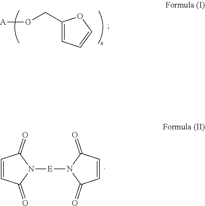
N1([E]N2C(=O)C=CC2=O)C(=O)C=CC1=O.[A][G]CC1=CC=CO1
